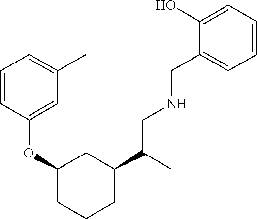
C1=CC(OC2CC(C(CNCC3=CC=CC=C3O)C)CCC2)=CC(C)=C1
